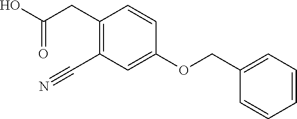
C(=O)(CC1=C(C#N)C=C(OCC2=CC=CC=C2)C=C1)O
